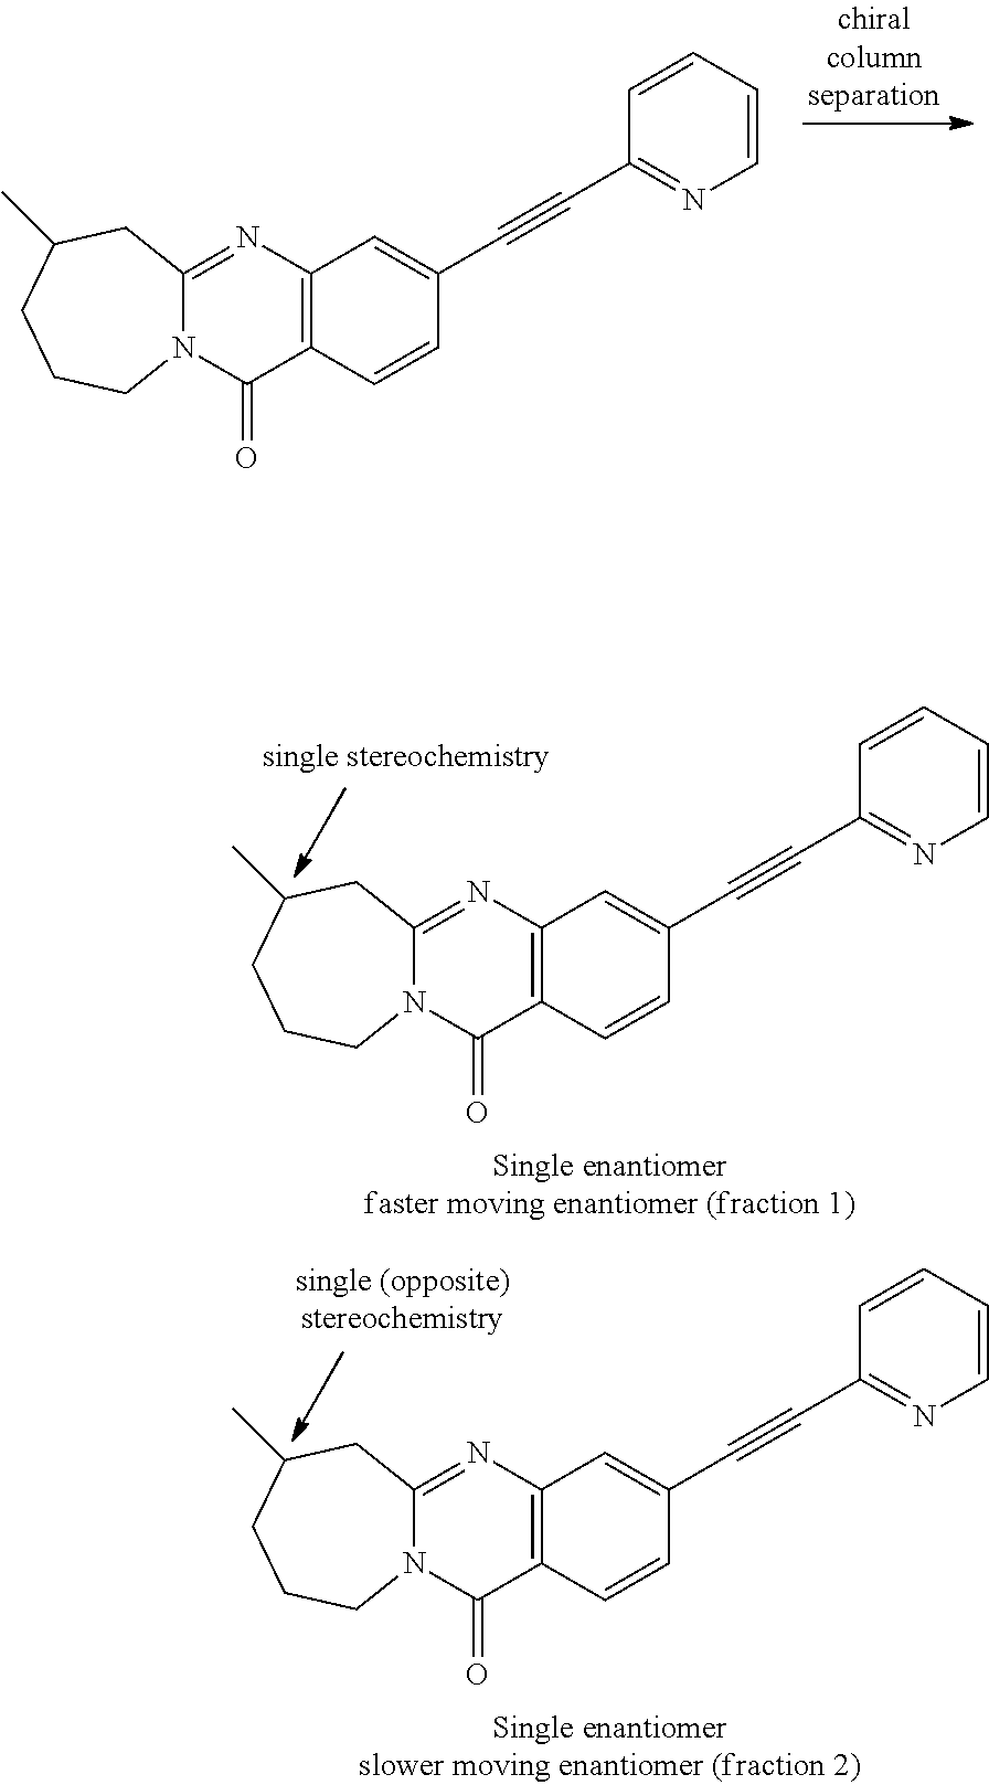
N12C(=NC3=C(C1=O)C=CC(C#CC1=NC=CC=C1)=C3)CC(C)CCC2.N12C(=NC3=C(C1=O)C=CC(C#CC1=NC=CC=C1)=C3)CC(C)CCC2.N12C(=NC3=C(C1=O)C=CC(C#CC1=NC=CC=C1)=C3)CC(C)CCC2
